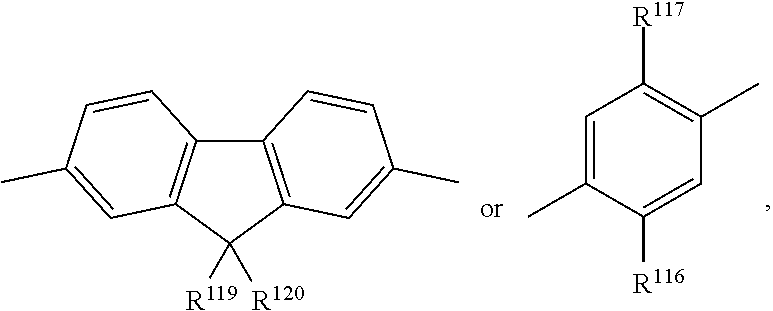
C1=C(C)C([R116])=CC(C)=C1[R117].C12=C(C([R119])([R120])C3=C1C=CC(C)=C3)C=C(C)C=C2
